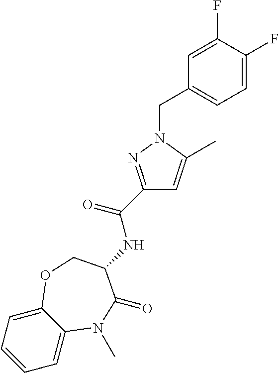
C1=C2C(=CC=C1)OCC(NC(C1=NN(CC3=CC=C(F)C(F)=C3)C(C)=C1)=O)C(=O)N2C
